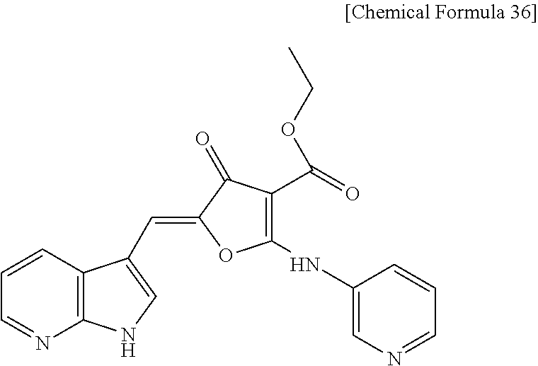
C12=C(C=CC=N1)C(C=C1C(=O)C(C(=O)OCC)=C(NC3=CN=CC=C3)O1)=CN2
